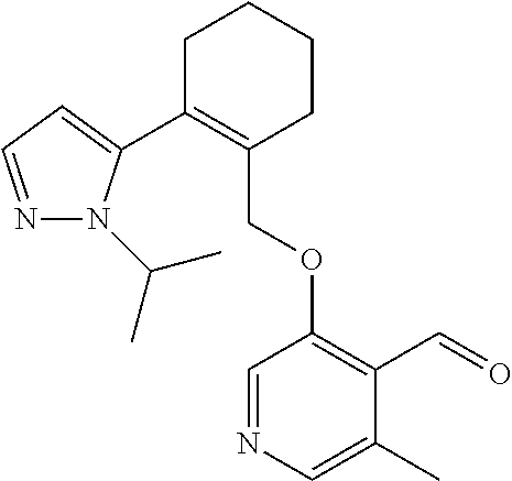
C1C(C2=CC=NN2C(C)C)=C(COC2=C(C=O)C(C)=CN=C2)CCC1
